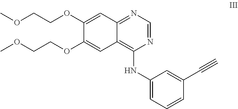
N1=C2C=C(OCCOC)C(OCCOC)=CC2=C(NC2=CC=CC(C#C)=C2)N=C1
